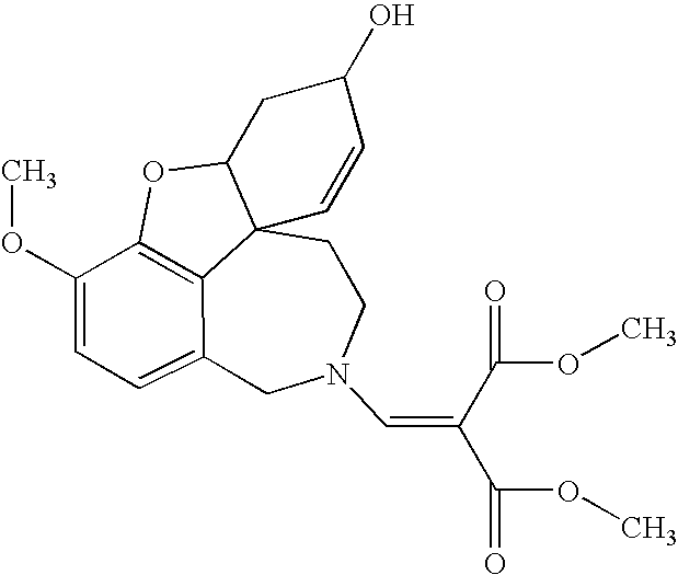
C12=C3C(OC)=CC=C1CN(C=C(C(OC)=O)C(OC)=O)CCC21C(O3)CC(O)C=C1
